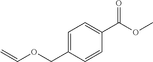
C=COCC1=CC=C(C(OC)=O)C=C1
